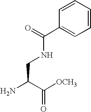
NC(C([OCH3])=O)CNC(C1=CC=CC=C1)=O
